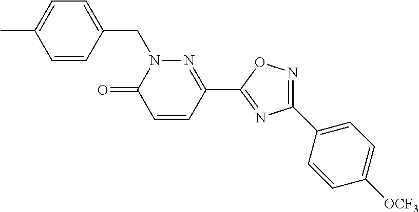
CC1=CC=C(CN2C(=O)C=CC(C3=NC(C4=CC=C([OCF3])C=C4)=NO3)=N2)C=C1
